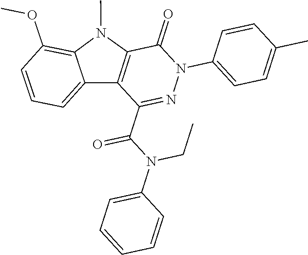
C1(=O)C2=C(C(C(N(CC)C3=CC=CC=C3)=O)=NN1C1=CC=C(C)C=C1)C1=CC=CC(OC)=C1N2C
